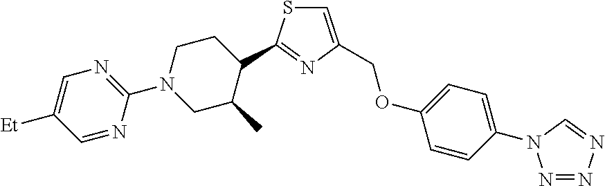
C1=C(COC2=CC=C(N3N=NN=C3)C=C2)N=C(C2CCN(C3=NC=C([Et])C=N3)CC2C)S1
